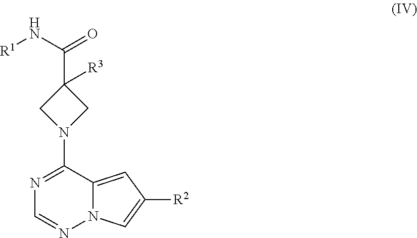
N1=C(N2CC(C(N[R1])=O)([R3])C2)C2=CC([R2])=CN2N=C1
